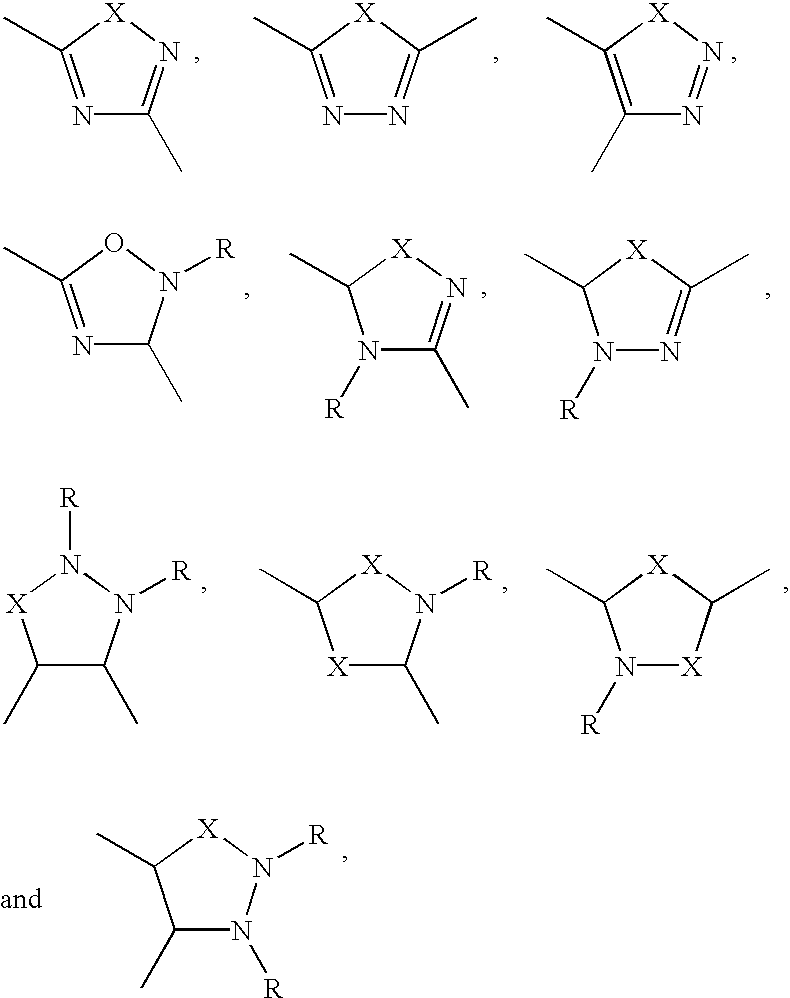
N1=C(C)[X]N=C1C.N1=C(C)[X]C(C)=N1.C1(C)=C(C)[X]N=N1.N1=C(C)ON([R])C1C.N1([R])C(C)=N[X]C1C.N1([R])N=C(C)[X]C1C.C1(C)C(C)N([R])N([R])[X]1.[X]1C(C)N([R])[X]C1C.N1([R])[X]C(C)[X]C1C.C1(C)N([R])N([R])[X]C1C
